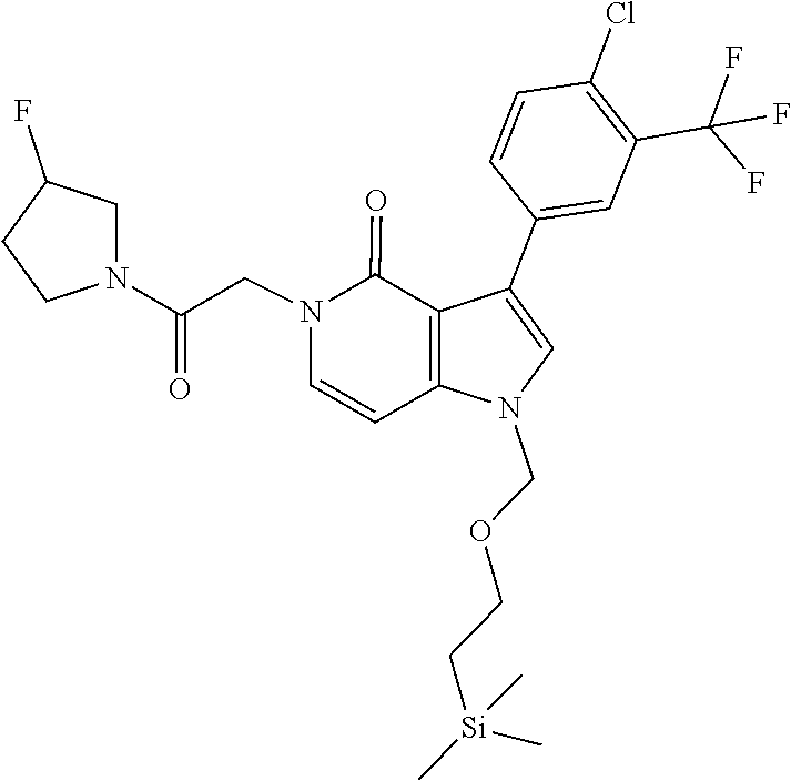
C1=CC2=C(C(=O)N1CC(N1CCC(F)C1)=O)C(C1=CC(C(F)(F)F)=C(Cl)C=C1)=CN2COCC[Si](C)(C)C
